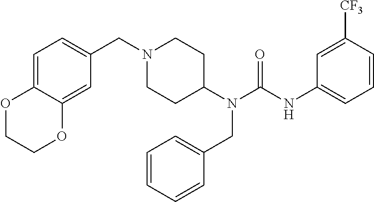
N1(CC2=CC=C3C(=C2)OCCO3)CCC(N(C(NC2=CC=CC([CF3])=C2)=O)CC2=CC=CC=C2)CC1
